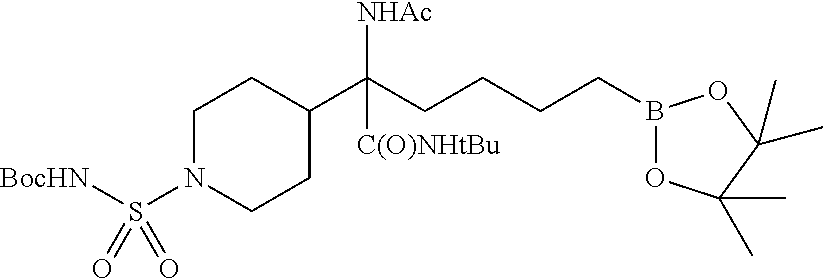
C1N(S([BocHN])(=O)=O)CCC(C(CCCCB2OC(C)(C)C(C)(C)O2)([NHAc])[C(O)NHtBu])C1
